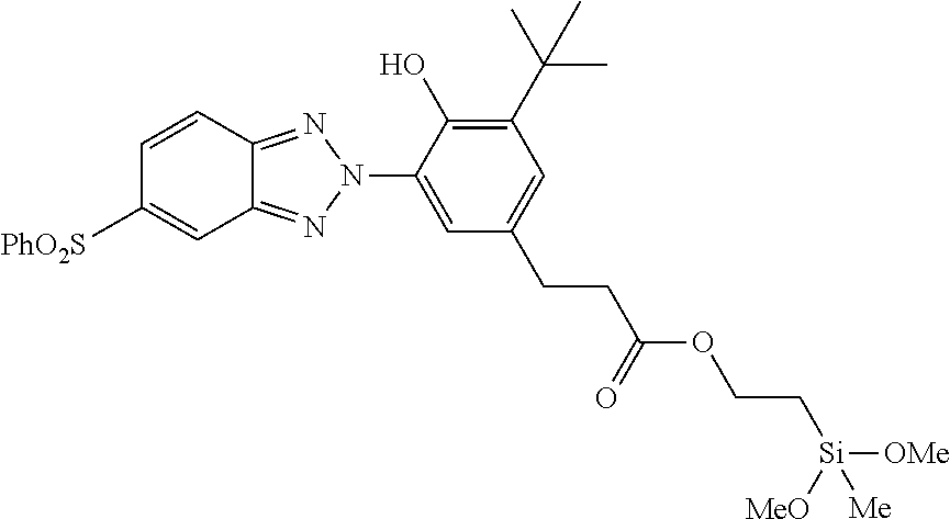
C1=CC2=NN(C3=CC(CCC(OCC[Si]([Me])([OMe])[MeO])=O)=CC(C(C)(C)C)=C3O)N=C2C=C1[PhO2S]
